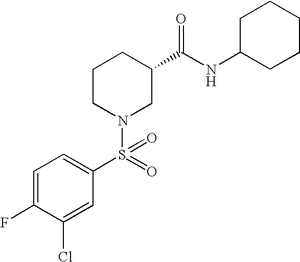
C1=C(F)C(Cl)=CC(S(N2CC(C(NC3CCCCC3)=O)CCC2)(=O)=O)=C1
